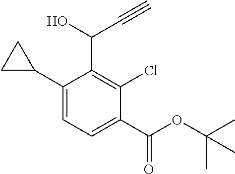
C1(C2CC2)=CC=C(C(OC(C)(C)C)=O)C(Cl)=C1C(C#C)O
